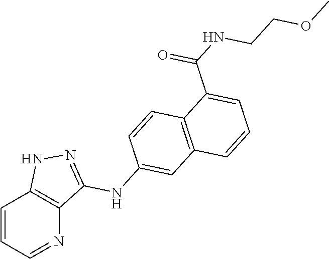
C1=CC=NC2=C1NN=C2NC1=CC2=C(C=C1)C(C(NCCOC)=O)=CC=C2
